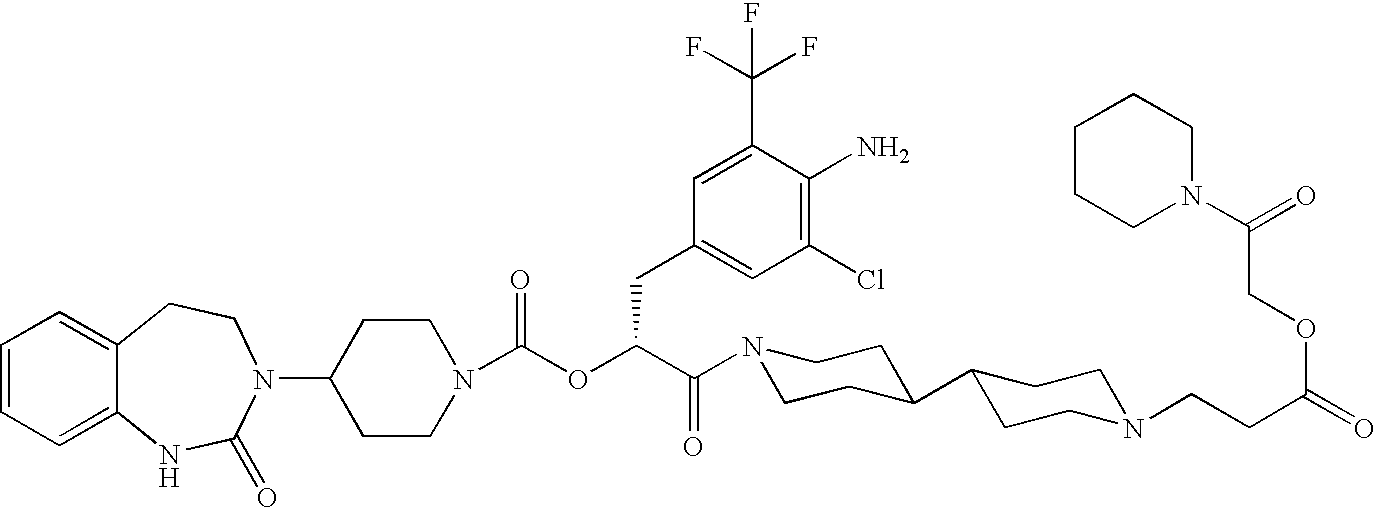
C1=CC=C2C(=C1)CCN(C1CCN(C(OC(C(N3CCC(C4CCN(CCC(=O)OCC(N5CCCCC5)=O)CC4)CC3)=O)CC3=CC(Cl)=C(N)C(C(F)(F)F)=C3)=O)CC1)C(=O)N2
